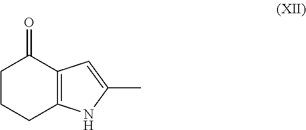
C1CCC2=C(C1=O)C=C(C)N2
